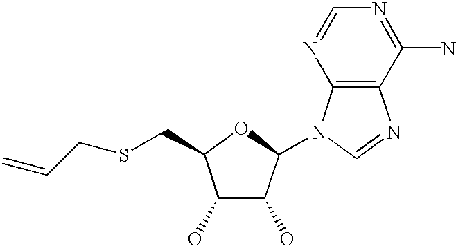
C1(O)C(O)C(N2C3=C(N=C2)C(N)=NC=N3)OC1CSCC=C
